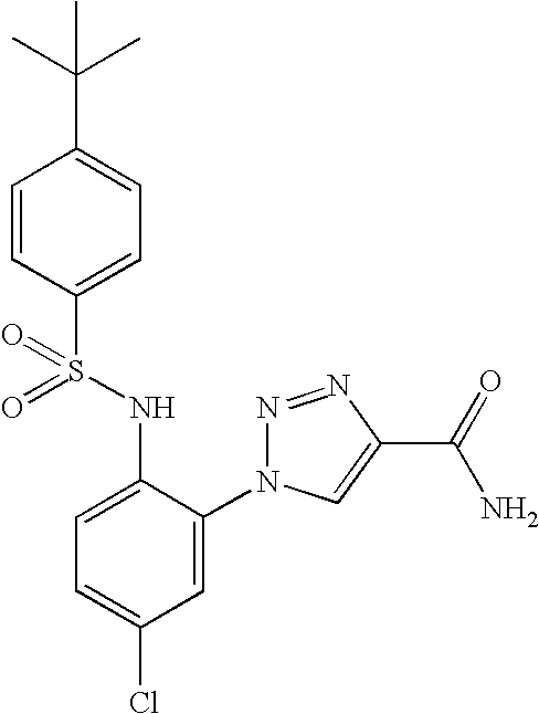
C1=CC(S(NC2=CC=C(Cl)C=C2N2N=NC(C(=O)N)=C2)(=O)=O)=CC=C1C(C)(C)C
